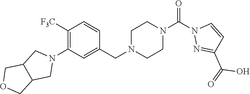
N1(C(N2N=C(C(=O)O)C=C2)=O)CCN(CC2=CC(N3CC4C(C3)COC4)=C([F3C])C=C2)CC1
